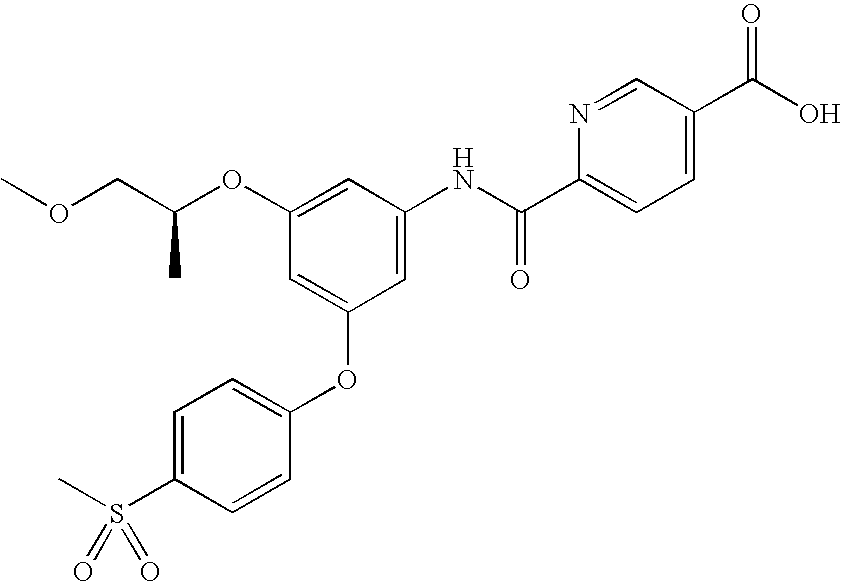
C1=C(S(C)(=O)=O)C=CC(OC2=CC(OC(COC)C)=CC(NC(=O)C3=CC=C(C(O)=O)C=N3)=C2)=C1
